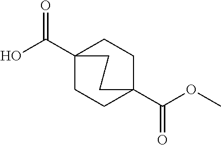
C12(C(=O)O)CCC(C(=O)OC)(CC1)CC2
